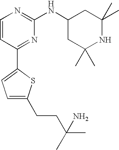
C1=CC(C2=CC=C(CCC(C)(N)C)S2)=NC(NC2CC(C)(C)NC(C)(C)C2)=N1
